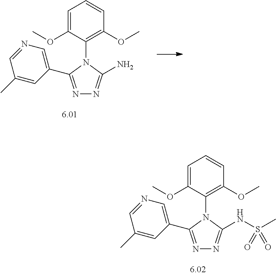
N1=C(C2=CN=CC(C)=C2)N(C2=C(OC)C=CC=C2OC)C(N)=N1.N1=C(C2=CN=CC(C)=C2)N(C2=C(OC)C=CC=C2OC)C(NS(C)(=O)=O)=N1
